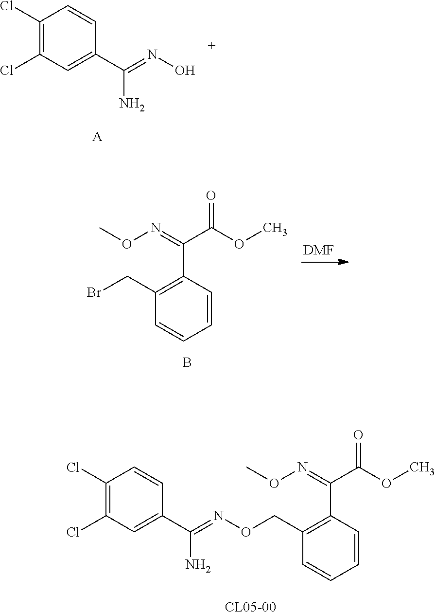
C1(Cl)=C(Cl)C=C(C(=NO)N)C=C1.[A].B.BrCC1=C(C(=NOC)C(OC)=O)C=CC=C1.[DMF].[CL05-00].N(OCC1=C(C(=NOC)C(OC)=O)C=CC=C1)=C(C1=CC(Cl)=C(Cl)C=C1)N
